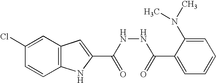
C12=C(C=C(Cl)C=C1)C=C(C(NNC(C1=CC=CC=C1N(C)C)=O)=O)N2
